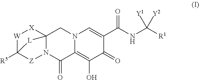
N12C3(CN4C(=C(O)C(=O)C(C(NC([R1])([Y1])[Y2])=O)=C4)C1=O)[X][W]C([R5])([Z]2)[L]3
